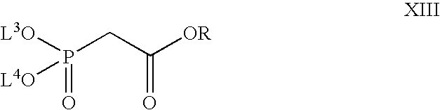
P(CC([OR])=O)(=O)([L3O])[L4O]
